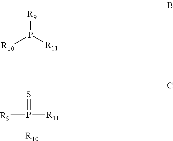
[R10]P([R11])[R9].[R9]P([R11])(=S)[R10]
